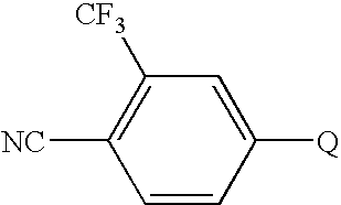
C1([Q])=CC([CF3])=C([NC])C=C1
